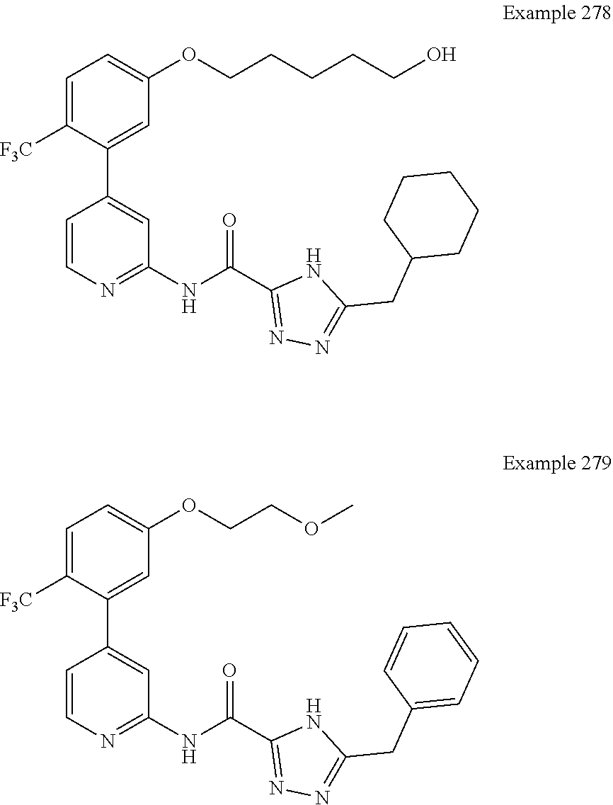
N1C(CC2CCCCC2)=NN=C1C(NC1=NC=CC(C2=CC(OCCCCCO)=CC=C2[F3C])=C1)=O.N1C(CC2=CC=CC=C2)=NN=C1C(NC1=NC=CC(C2=CC(OCCOC)=CC=C2[F3C])=C1)=O
